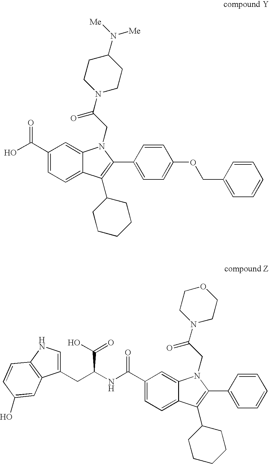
C1(C(O)=O)=CC=C2C(=C1)N(CC(N1CCC(N([Me])[Me])CC1)=O)C(C1=CC=C(OCC3=CC=CC=C3)C=C1)=C2C1CCCCC1.C1(C(NC(CC2=CNC3=C2C=C(O)C=C3)C(=O)O)=O)=CC=C2C(=C1)N(CC(N1CCOCC1)=O)C(C1=CC=CC=C1)=C2C1CCCCC1
